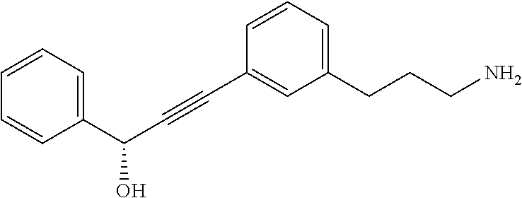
C1=CC(C#CC(C2=CC=CC=C2)O)=CC(CCCN)=C1
